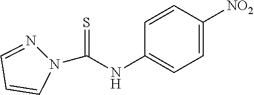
N1(C(NC2=CC=C([NO2])C=C2)=S)N=CC=C1
